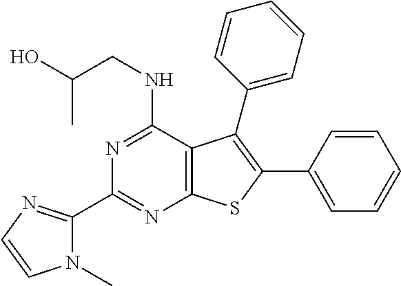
C1(C2=NC=CN2C)=NC2=C(C(NCC(O)C)=N1)C(C1=CC=CC=C1)=C(C1=CC=CC=C1)S2
